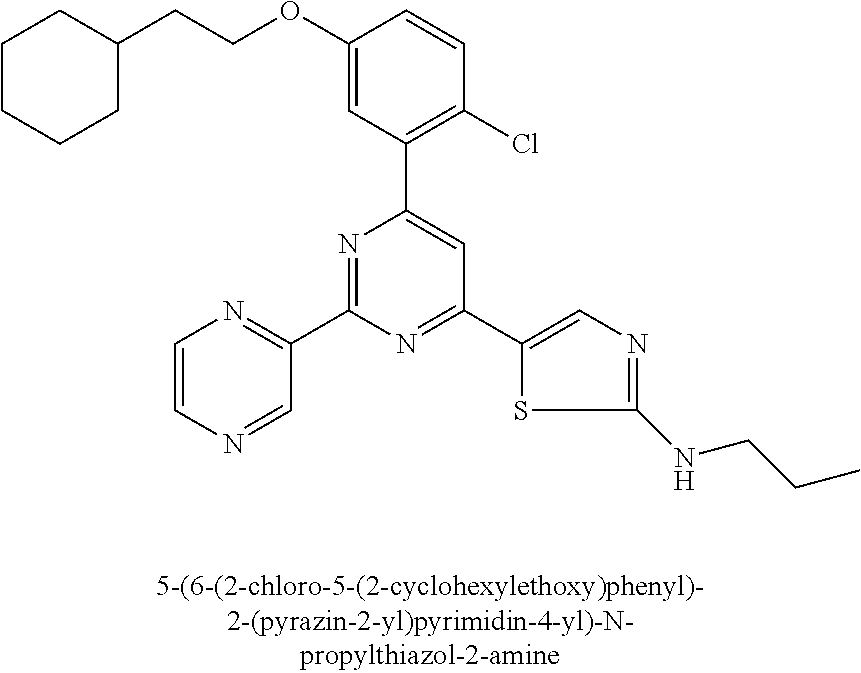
C1(OCCC2CCCCC2)=CC(C2=CC(C3=CN=C(NCCC)S3)=NC(C3=NC=CN=C3)=N2)=C(Cl)C=C1
